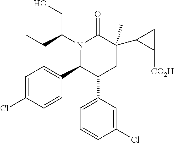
N1(C(CO)CC)C(C2=CC=C(Cl)C=C2)C(C2=CC=CC(Cl)=C2)CC(C2C([CO2H])C2)(C)C1=O
